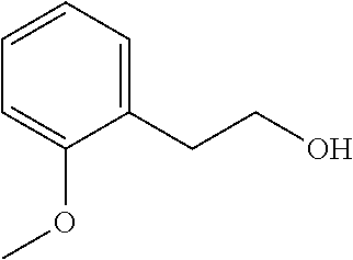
C1=CC=C(OC)C(CCO)=C1
